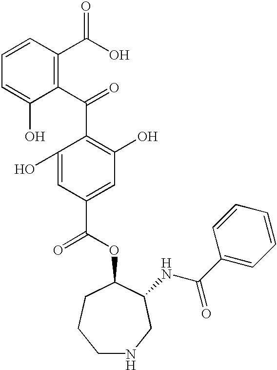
C1=CC(C(O)=O)=C(C(=O)C2=C(O)C=C(C(OC3C(NC(C4=CC=CC=C4)=O)CNCCC3)=O)C=C2O)C(O)=C1
